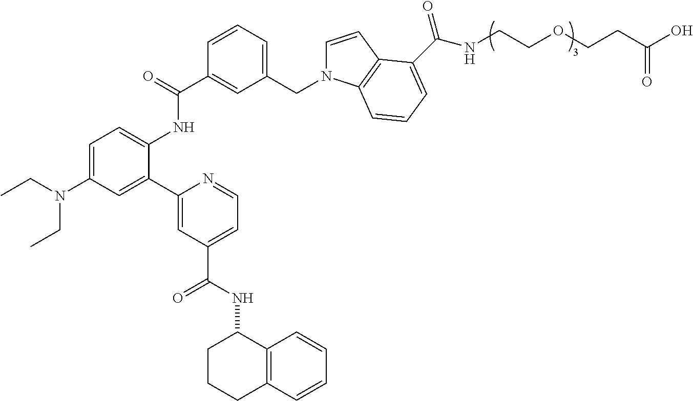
C1=C(N(CC)CC)C=C(C2=CC(C(NC3CCCC4=C3C=CC=C4)=O)=CC=N2)C(NC(C2=CC(CN3C=CC4=C3C=CC=C4C(=O)NCCOCCC(O)=O)=CC=C2)=O)=C1
